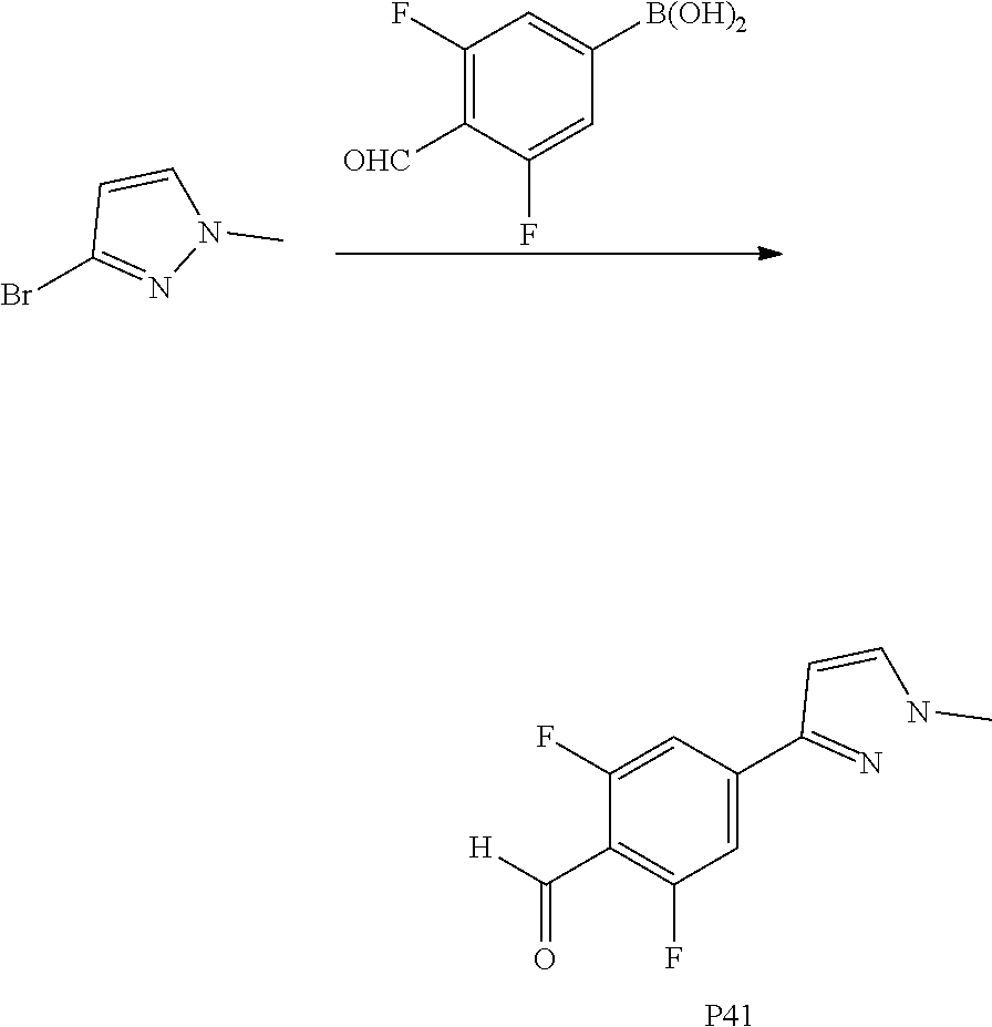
C1=C(C(=N)C=CNC)C=C(F)C(C([H])=O)=C1F.[P41].C1(F)=C([OHC])C(F)=CC([B(OH)2])=C1.BrC1=NN(C)C=C1
